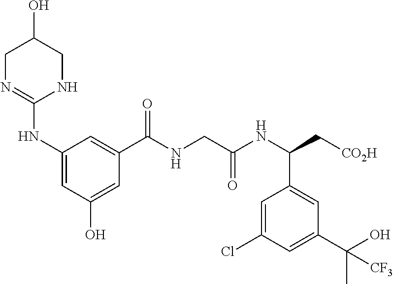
C1N=C(NC2=CC(O)=CC(C(NCC(NC(C[CO2H])C3=CC(C(O)(C)[CF3])=CC(Cl)=C3)=O)=O)=C2)NCC1O
